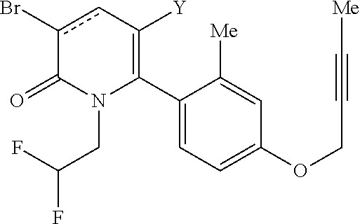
C1(C2=C([Y])cc(Br)C(=O)N2CC(F)F)=CC=C(OCC#C[Me])C=C1[Me]
